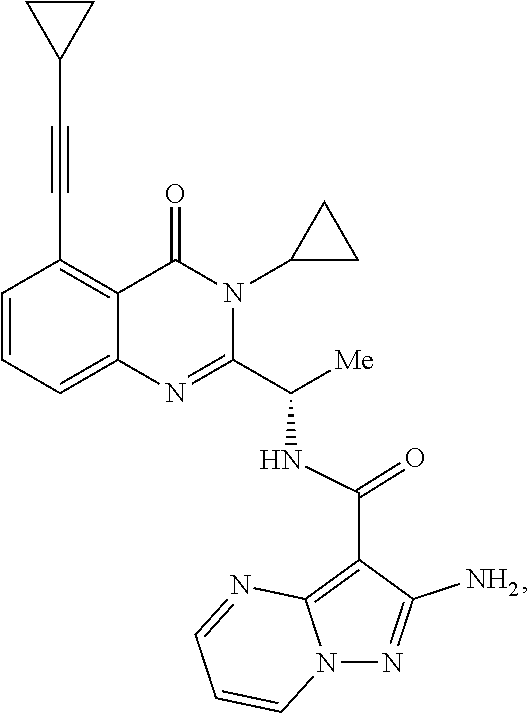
C1=CC=C2C(=C1C#CC1CC1)C(=O)N(C1CC1)C(C([Me])NC(C1=C3N(N=C1N)C=CC=N3)=O)=N2
